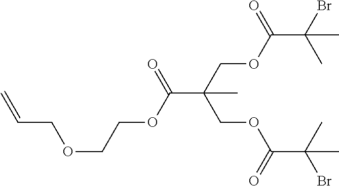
C(=O)(OCCOCC=C)C(COC(C(C)(Br)C)=O)(COC(C(C)(Br)C)=O)C
